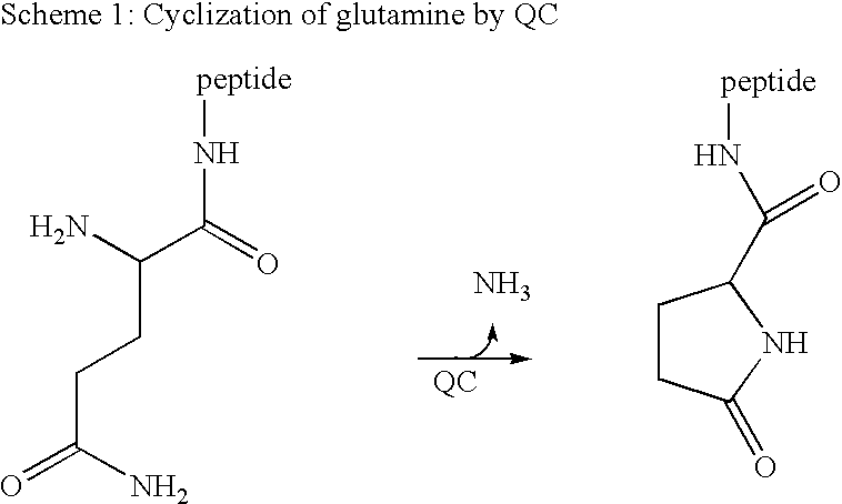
N.NC(C(=O)N[peptide])CCC(=O)N.N([peptide])C(=O)C1CCC(=O)N1
